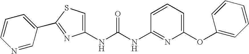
C1(NC(NC2=NC(OC3=CC=CC=C3)=CC=C2)=O)=CSC(C2=CC=CN=C2)=N1
